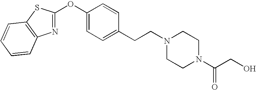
C1=C(OC2=NC3=C(S2)C=CC=C3)C=CC(CCN2CCN(C(=O)CO)CC2)=C1
